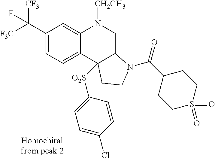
C1(C([F3C])([CF3])F)=CC=C2C(=C1)N([CH2CH3])CC1C2([O2S]C2=CC=C(Cl)C=C2)CCN1C(=O)C1CCS(=O)(=O)CC1
